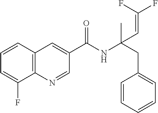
C1=CC2=C(C(F)=C1)N=CC(C(NC(CC1=CC=CC=C1)(C)C=C(F)F)=O)=C2
